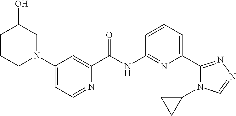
C1CCN(C2=CC=NC(C(=O)NC3=NC(C4=NN=CN4C4CC4)=CC=C3)=C2)CC1O
